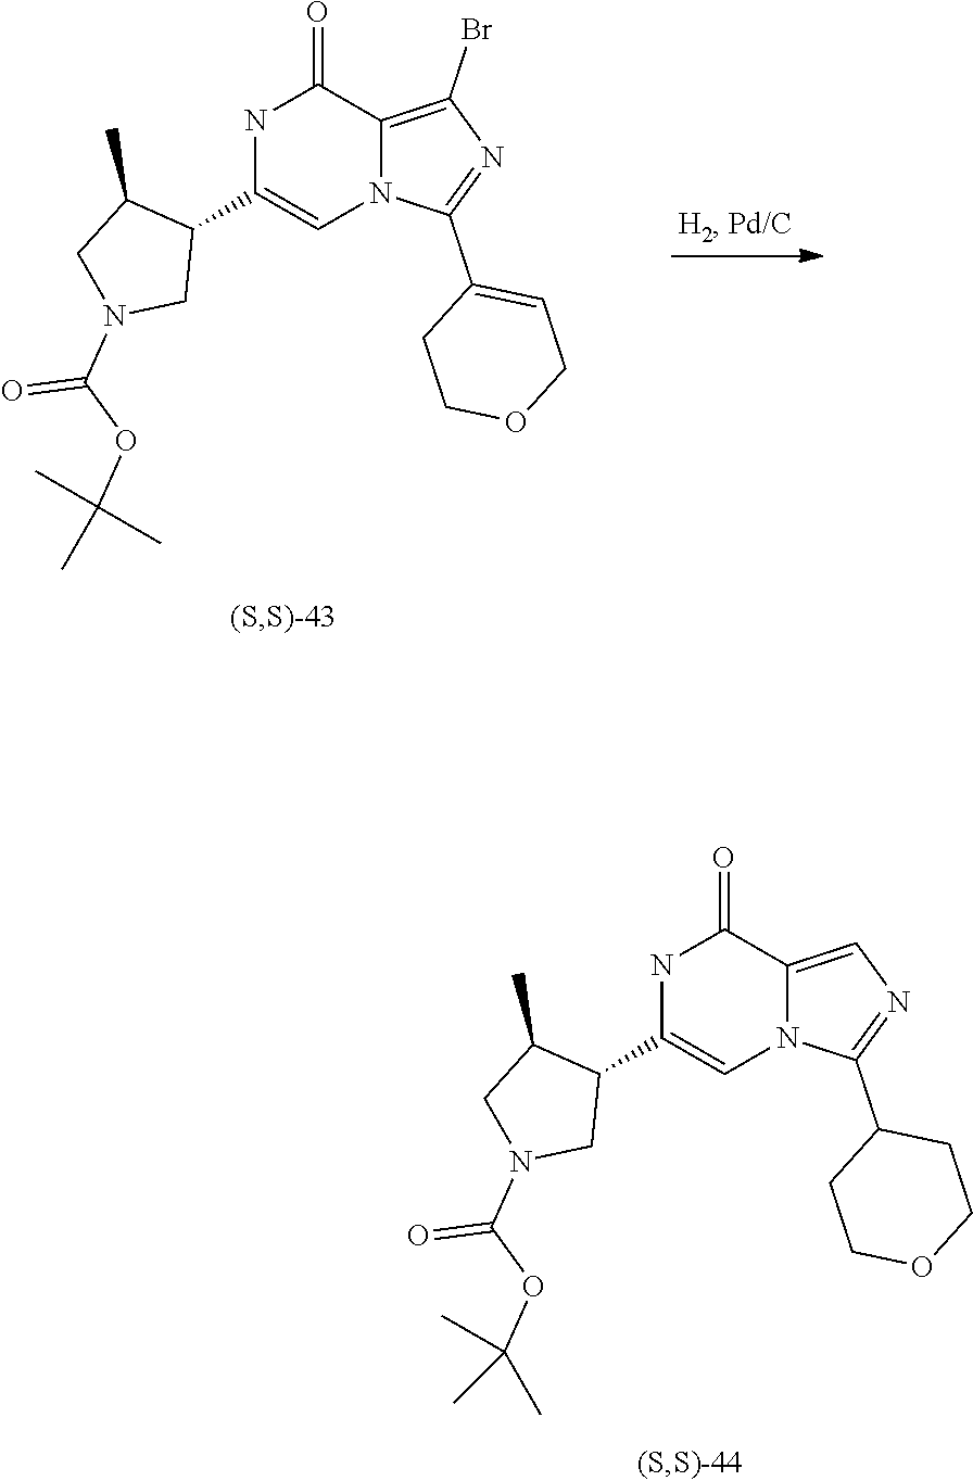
N1C(C2C(C)CN(C(OC(C)(C)C)=O)C2)=CN2C(=C(Br)N=C2C2=CCOCC2)C1=O.N1C(C2C(C)CN(C(OC(C)(C)C)=O)C2)=CN2C(=CN=C2C2CCOCC2)C1=O
